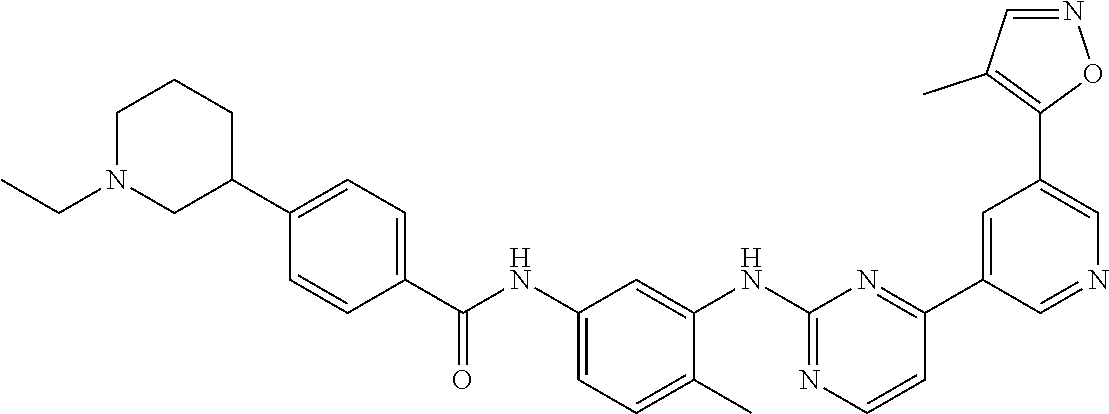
C1N(CC)CC(C2=CC=C(C(NC3=CC=C(C)C(NC4=NC=CC(C5=CC(C6=C(C)C=NO6)=CN=C5)=N4)=C3)=O)C=C2)CC1
